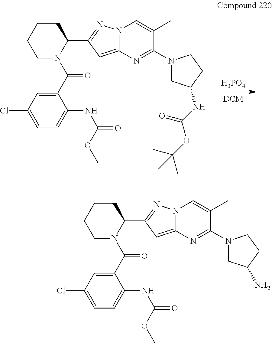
[DCM].[H3PO4].C1(C(N2C(C3=NN4C(=C3)N=C(N3CC(NC(OC(C)(C)C)=O)CC3)C(C)=C4)CCCC2)=O)=CC(Cl)=CC=C1NC(=O)OC.C1(C(N2C(C3=NN4C(=C3)N=C(N3CC(N)CC3)C(C)=C4)CCCC2)=O)=CC(Cl)=CC=C1NC(=O)OC
